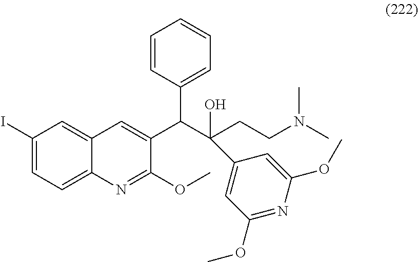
C1(I)=CC=C2C(=C1)C=C(C(C(CCN(C)C)(O)C1=CC(OC)=NC(OC)=C1)C1=CC=CC=C1)C(OC)=N2
